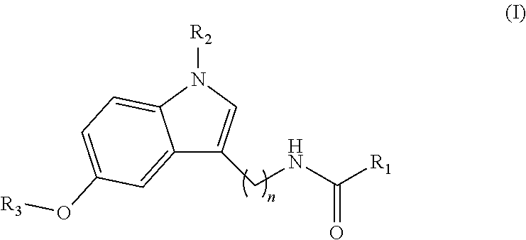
C12=CC(O[R3])=CC=C1N([R2])C=C2CNC([R1])=O
